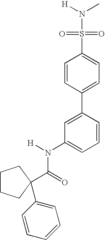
N(S(C1=CC=C(C2=CC(N(C(=O)C3(C4=CC=CC=C4)CCCC3)[H])=CC=C2)C=C1)(=O)=O)(C)[H]
